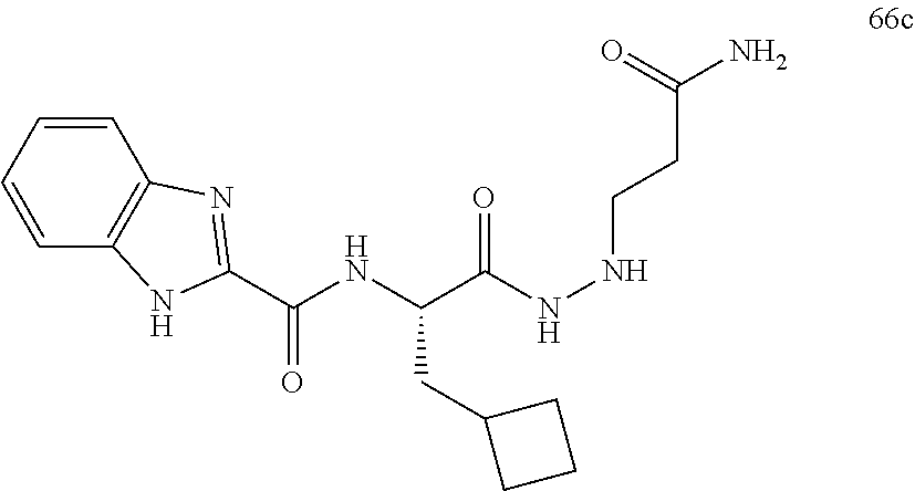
C(C(NNCCC(N)=O)=O)(NC(C1=NC2=C(N1)C=CC=C2)=O)CC1CCC1
